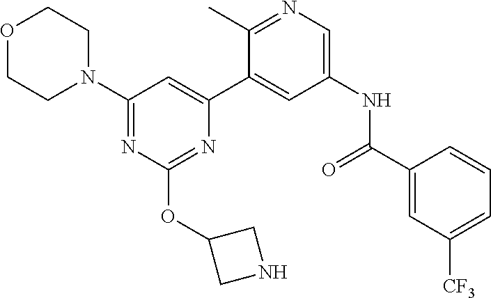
O1CCN(C2=NC(OC3CNC3)=NC(C3=CC(NC(C4=CC([CF3])=CC=C4)=O)=CN=C3C)=C2)CC1
